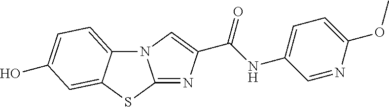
N12C3=CC=C(O)C=C3SC1=NC(C(NC1=CC=C(OC)N=C1)=O)=C2
